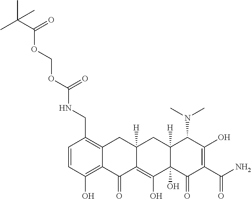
C1=CC(O)=C2C(=C1CNC(OCOC(C(C)(C)C)=O)=O)CC1([H])C(=C(O)C3(O)C([H])(C1)C(N(C)C)C(O)=C(C(=O)N)C3=O)C2=O
